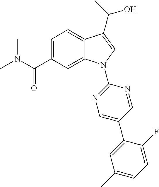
CN(C)C(C1=CC=C2C(=C1)N(C1=NC=C(C3=CC(C)=CC=C3F)C=N1)C=C2C(C)O)=O
